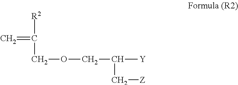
C=C([R2])COCC([Y])C[Z]
